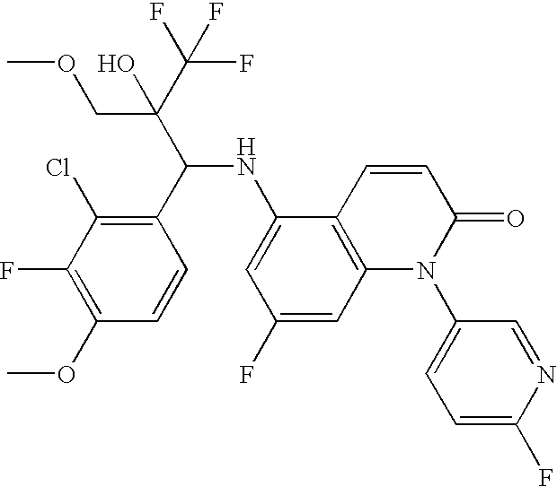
C1(C(C(C(F)(F)F)(COC)O)NC2=CC(F)=CC3=C2C=CC(=O)N3C2=CC=C(F)N=C2)=C(Cl)C(F)=C(OC)C=C1
